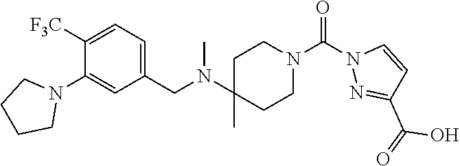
C1([F3C])=CC=C(CN(C2(C)CCN(C(N3N=C(C(=O)O)C=C3)=O)CC2)C)C=C1N1CCCC1
